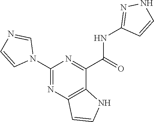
C1(NC(C2=NC(N3C=NC=C3)=NC3=C2NC=C3)=O)=NNC=C1
